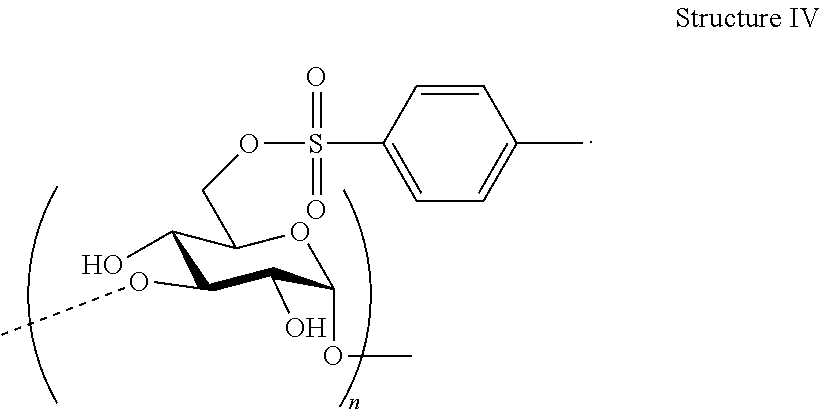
C1(O)C(OC)C(O)C(OC)OC1COS(=O)(=O)C1=CC=C(C)C=C1
